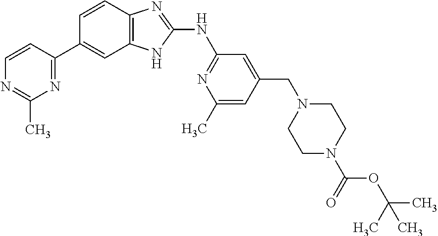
N1=C(C)N=C(C2=CC3=C(C=C2)N=C(NC2=NC(C)=CC(CN4CCN(C(=O)OC(C)(C)C)CC4)=C2)N3)C=C1
